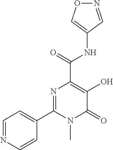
O1N=CC(NC(C2=C(O)C(=O)N(C)C(C3=CC=NC=C3)=N2)=O)=C1
